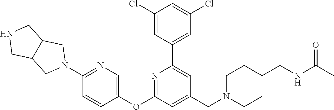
C1(Cl)=CC(C2=CC(CN3CCC(CNC(C)=O)CC3)=CC(OC3=CN=C(N4CC5C(C4)CNC5)C=C3)=N2)=CC(Cl)=C1
